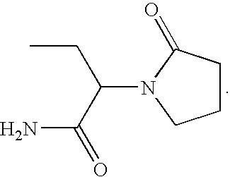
C1CC(=O)N(C(C(=O)N)CC)C1
